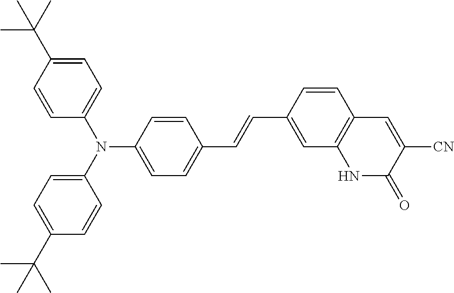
C1=CC(C(C)(C)C)=CC=C1N(C1=CC=C(C(C)(C)C)C=C1)C1=CC=C(C=CC2=CC3=C(C=C2)C=C([CN])C(=O)N3)C=C1
